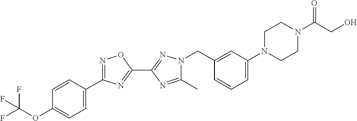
C1=C(C2=NOC(C3=NN(CC4=CC(N5CCN(C(CO)=O)CC5)=CC=C4)C(C)=N3)=N2)C=CC(OC(F)(F)F)=C1
